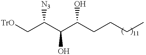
[TrO]CC(C(C(CCCC)O)O)[N3]
